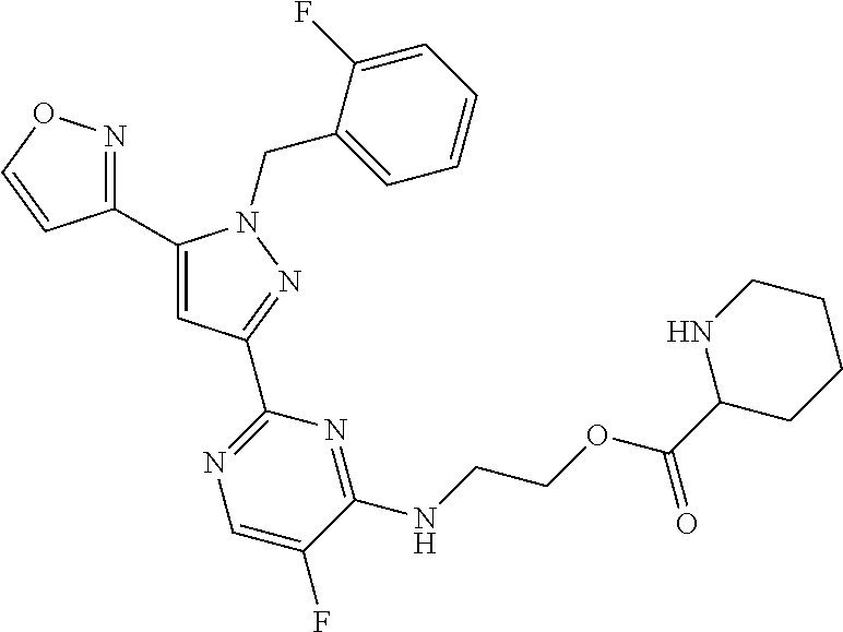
C1(C2=CC(C3=NC=C(F)C(NCCOC(C4CCCCN4)=O)=N3)=NN2CC2=CC=CC=C2F)=NOC=C1
